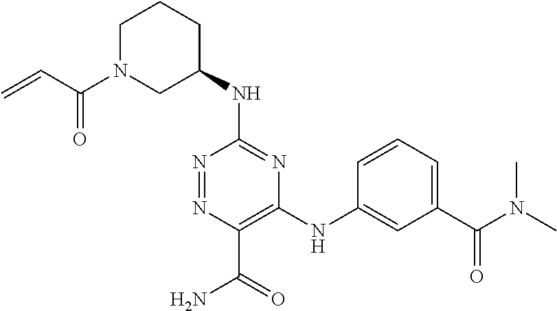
C1(NC2CCCN(C(=O)C=C)C2)=NC(NC2=CC(C(N(C)C)=O)=CC=C2)=C(C(=O)N)N=N1
